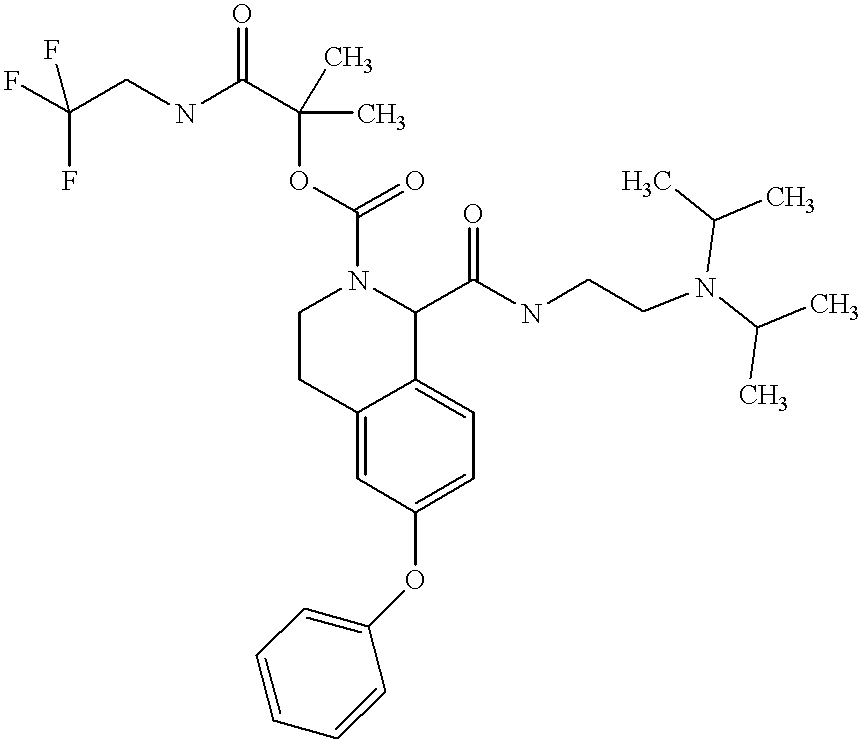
O(C1=CC=C2C(=C1)CCN(C(=O)OC(C)(C)C(NCC(F)(F)F)=O)C2C(NCCN(C(C)C)C(C)C)=O)C1=CC=CC=C1
